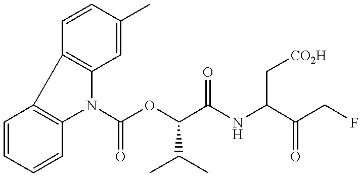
C1=CC(C)=CC2=C1C1=C(N2C(OC(C(NC(C(CF)=O)C[CO2H])=O)C(C)C)=O)C=CC=C1
